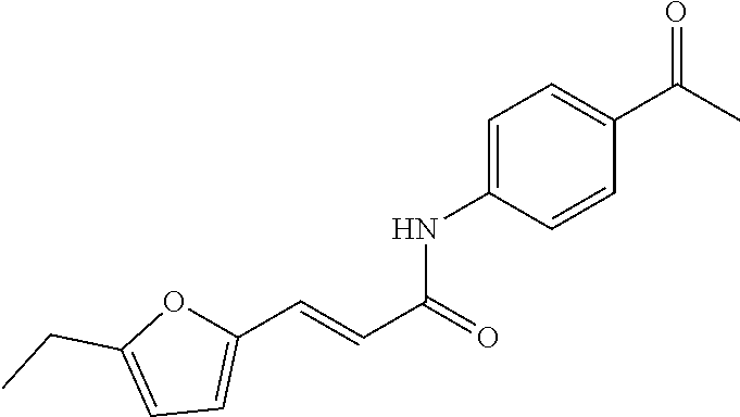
C1=C(NC(C=CC2=CC=C(CC)O2)=O)C=CC(C(C)=O)=C1
